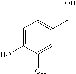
C1=C(O)C(O)=CC(CO)=C1
